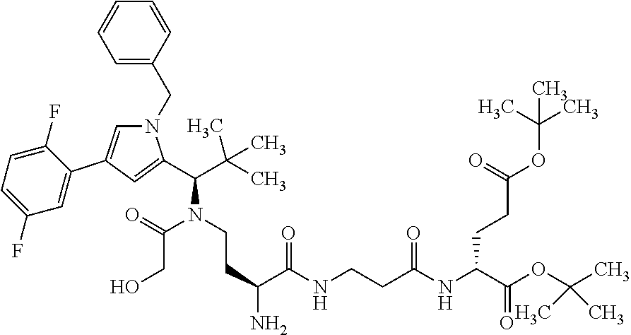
C1=CC(CN2C=C(C3=CC(F)=CC=C3F)C=C2C(C(C)(C)C)N(CCC(N)C(NCCC(NC(CCC(OC(C)(C)C)=O)C(OC(C)(C)C)=O)=O)=O)C(CO)=O)=CC=C1
